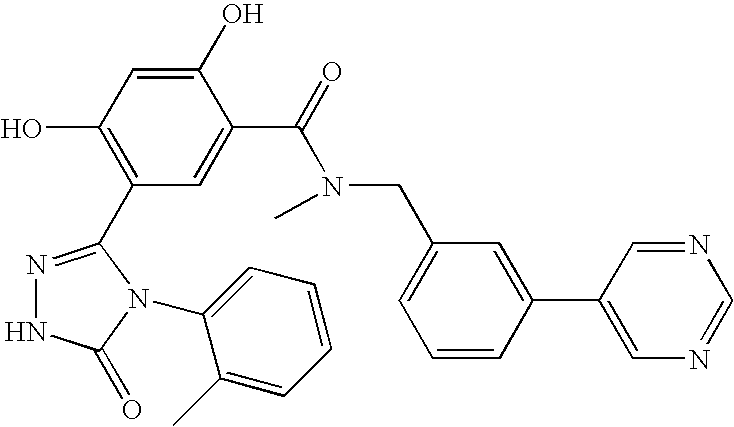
N1=C(C2=C(O)C=C(O)C(C(=O)N(CC3=CC=CC(C4=CN=CN=C4)=C3)C)=C2)N(C2=CC=CC=C2C)C(=O)N1
